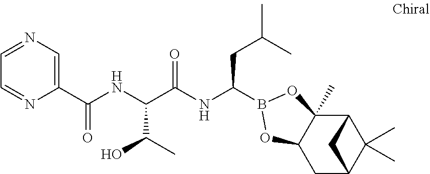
C1=NC=C(C(NC(C(NC(CC(C)C)B2OC3(C)C4C(C)(C)C(CC3O2)C4)=O)C(C)O)=O)N=C1
